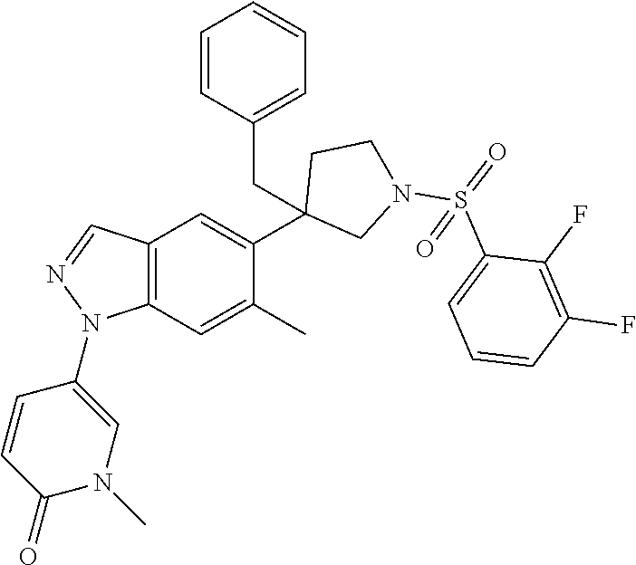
C1(C2=CC3=C(C=C2C)N(C2=CN(C)C(=O)C=C2)N=C3)(CC2=CC=CC=C2)CN(S(=O)(C2=CC=CC(F)=C2F)=O)CC1
